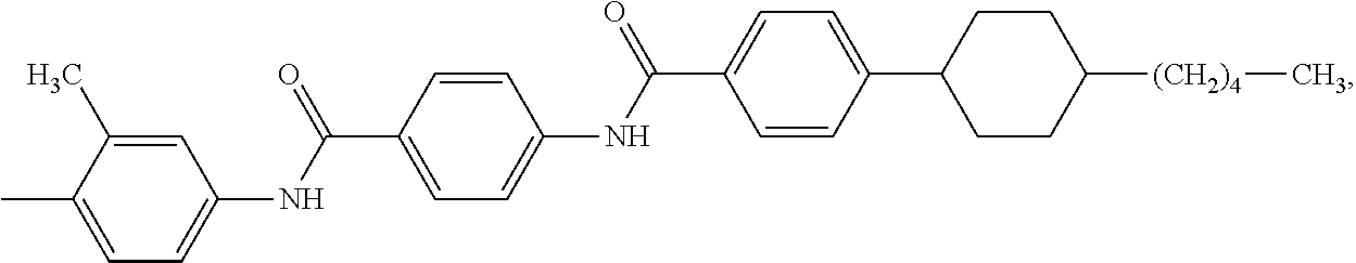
N(C(C1=CC=C(C2CCC([(CH2)4]C)CC2)C=C1)=O)C1=CC=C(C(NC2=CC=C(C)C(C)=C2)=O)C=C1
